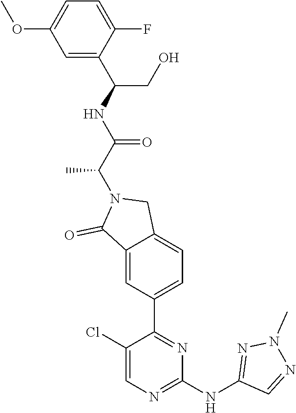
C1(Cl)=CN=C(NC2=NN(C)N=C2)N=C1C1=CC=C2C(=C1)C(=O)N(C(C(=O)NC(CO)C1=CC(OC)=CC=C1F)C)C2
